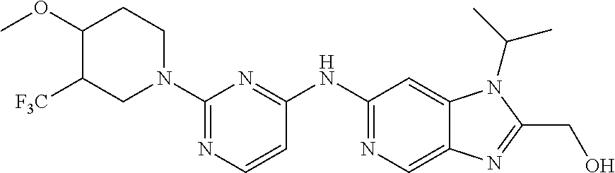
C1(OC)C([F3C])CN(C2=NC=CC(NC3=NC=C4C(=C3)N(C(C)C)C(CO)=N4)=N2)CC1
